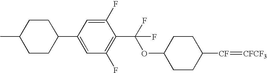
O(C(C1=C(F)C=C(C2CCC(C)CC2)C=C1F)(F)F)C1CCC([CF]=[CFCF3])CC1
